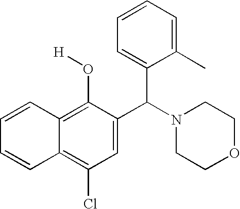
C1=CC2=C(Cl)C=C(C(N3CCOCC3)C3=CC=CC=C3C)C(O[H])=C2C=C1
